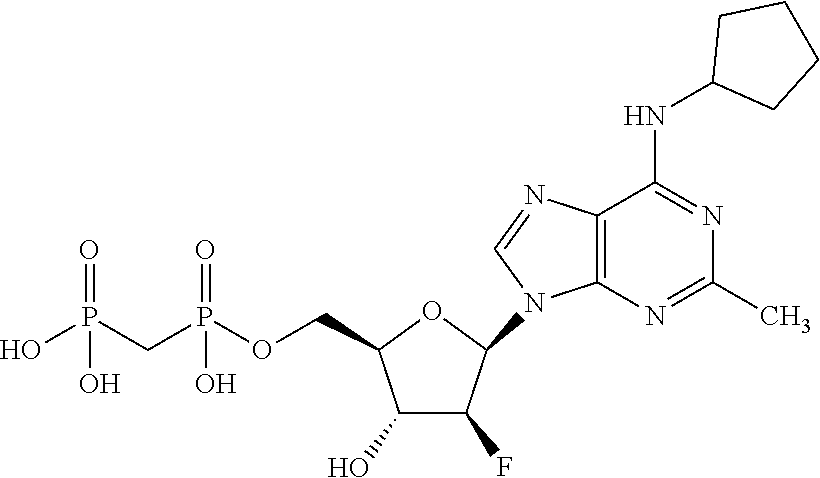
C1(O)C(F)C(N2C3=C(C(NC4CCCC4)=NC(C)=N3)N=C2)OC1COP(CP(O)(=O)O)(=O)O
